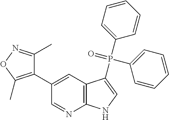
C12=C(C=C(C3=C(C)ON=C3C)C=N1)C(P(C1=CC=CC=C1)(=O)C1=CC=CC=C1)=CN2
